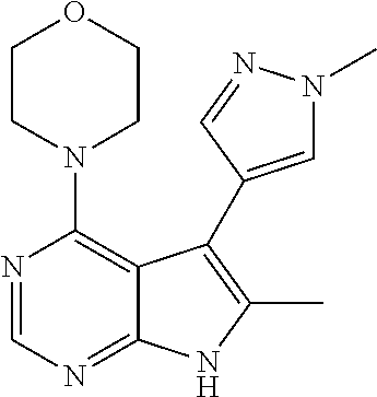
C12=NC=NC(N3CCOCC3)=C1C(C1=CN(C)N=C1)=C(C)N2
